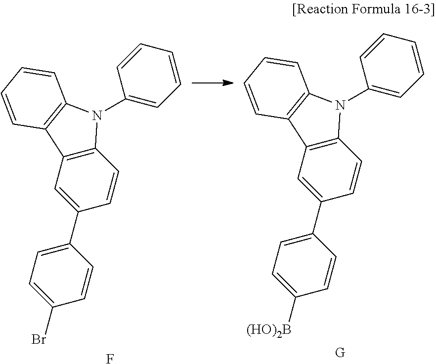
C12=C(C=C(C3=CC=C(Br)C=C3)C=C1)C1=C(N2C2=CC=CC=C2)C=CC=C1.F.C12=C(C=C(C3=CC=C([(HO)2B])C=C3)C=C1)C1=C(N2C2=CC=CC=C2)C=CC=C1.[G]
